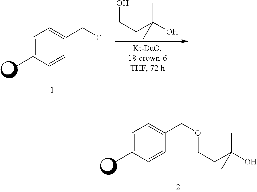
C1=C(C)C=CC(COCCC(C)(O)C)=C1.C1=C(C)C=CC(CCl)=C1.OCCC(C)(O)C
